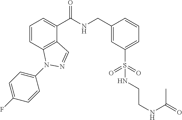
C1=CC2=C(C(C(NCC3=CC(S(=O)(=O)NCCNC(=O)C)=CC=C3)=O)=C1)C=NN2C1=CC=C(F)C=C1
